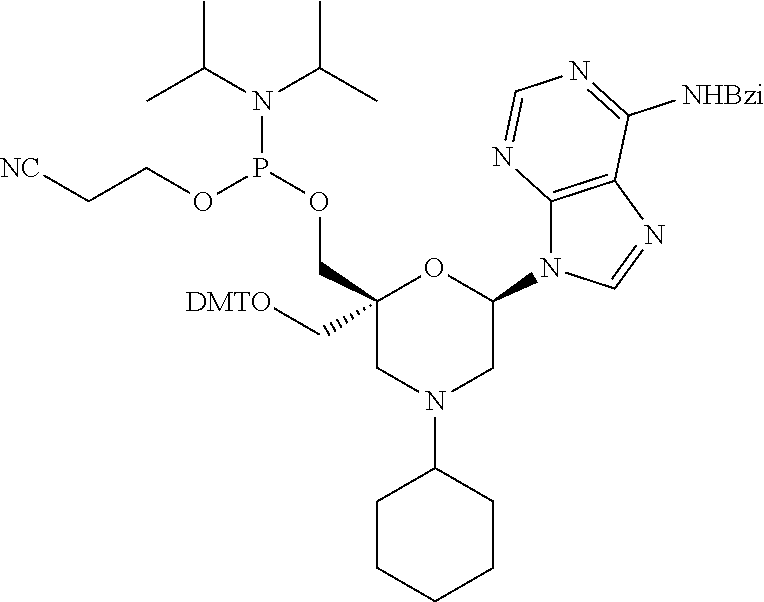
C1(N2C3=C(N=C2)C([NHBzi])=NC=N3)OC(C[DMTO])(COP(N(C(C)C)C(C)C)OCC[NC])CN(C2CCCCC2)C1
